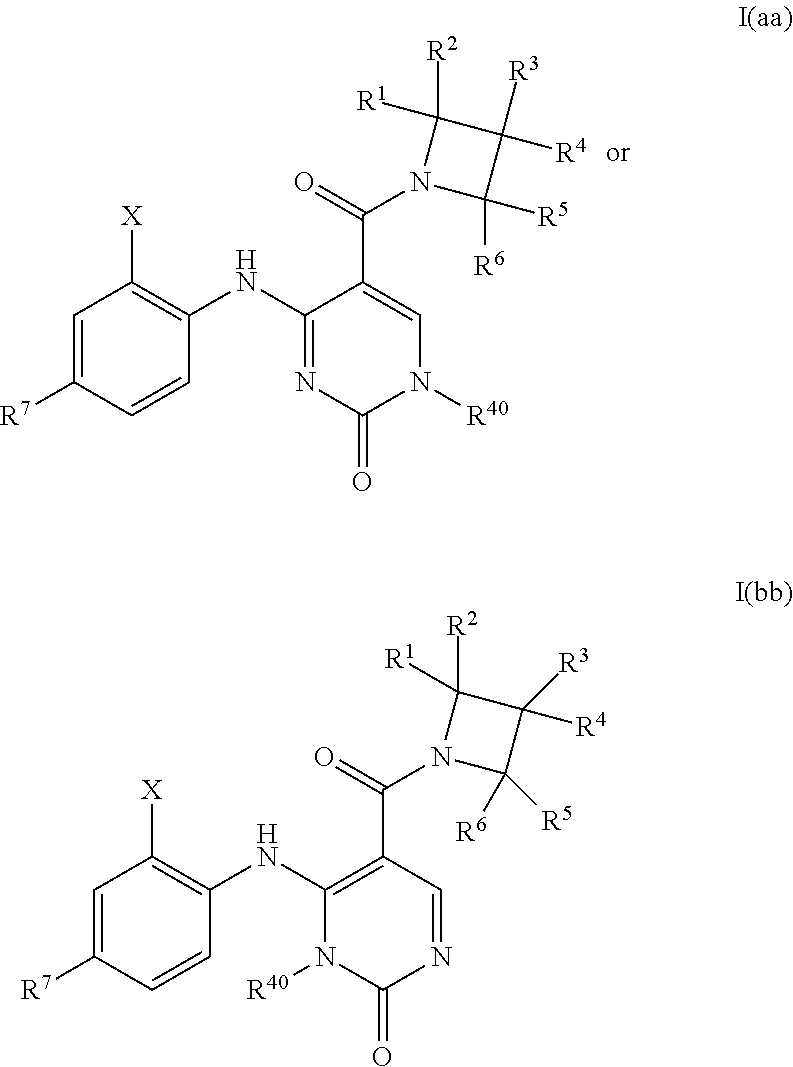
C1=C([R7])C=CC(NC2=C(C(=O)N3C([R5])([R6])C([R4])([R3])C3([R2])[R1])C=NC(=O)N2[R40])=C1[X].C1=C([R7])C=CC(NC2=NC(=O)N([R40])C=C2C(=O)N2C([R5])([R6])C([R4])([R3])C2([R2])[R1])=C1[X]
